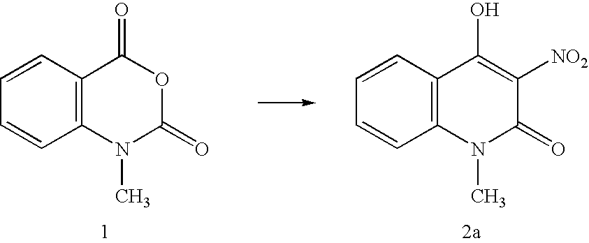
C1=CC2=C(C=C1)N(C)C(=O)OC2=O.C1=CC2=C(C=C1)N(C)C(=O)C([NO2])=C2O
